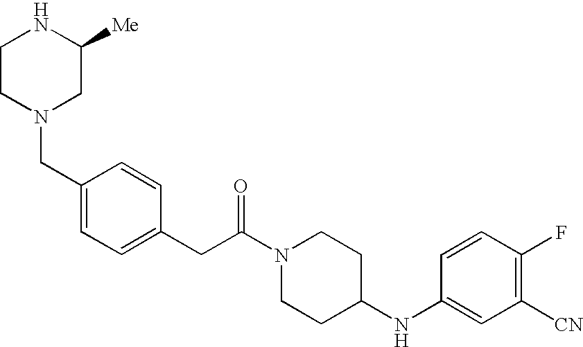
C1CN(CC2=CC=C(CC(N3CCC(NC4=CC([CN])=C(F)C=C4)CC3)=O)C=C2)CC([Me])N1
